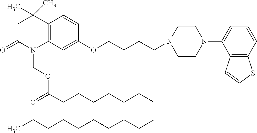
C12=C(C=C(OCCCCN3CCN(C4=CC=CC5=C4C=CS5)CC3)C=C1)N(COC(CCCCCCCCCCCCCCCCC)=O)C(=O)CC2(C)C
